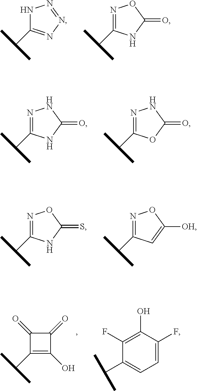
N1C(C(C)C)=NN=N1.N1=C(C(C)C)NC(=O)O1.N1=C(C(C)C)NC(=O)N1.N1=C(C(C)C)OC(=O)N1.N1=C(C(C)C)NC(=S)O1.N1=C(C(C)C)C=C([OH])O1.C1(C(C)C)=C(O)C(=O)C1=O.C1(F)=C(O)C(F)=CC=C1C(C)C
